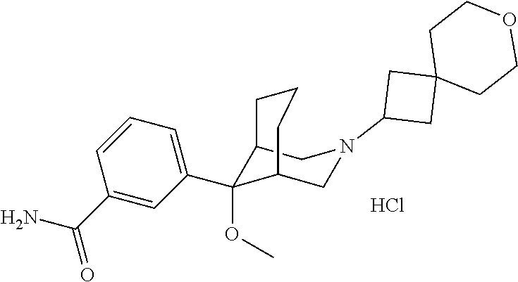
C1(C2(OC)C3CN(C4CC5(C4)CCOCC5)CC2CCC3)=CC=CC(C(=O)N)=C1.Cl
